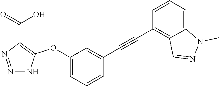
N1=NC(C(=O)O)=C(OC2=CC=CC(C#CC3=C4C(=CC=C3)N(C)N=C4)=C2)N1
